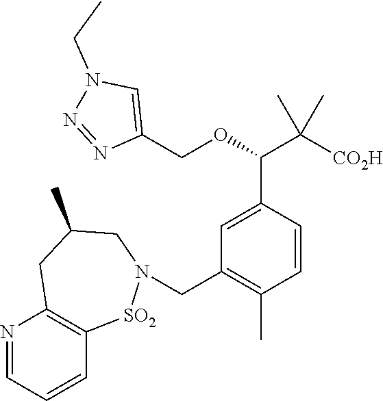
C1(COC(C([CO2H])(C)C)C2=CC(CN3[SO2]C4=C(N=CC=C4)CC(C)C3)=C(C)C=C2)=CN(CC)N=N1
